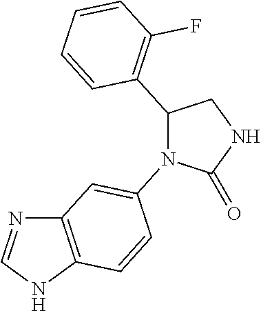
C12=C(NC=N1)C=CC(N1C(=O)NCC1C1=C(F)C=CC=C1)=C2
